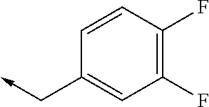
C1=CC(F)=C(F)C=C1C->C
